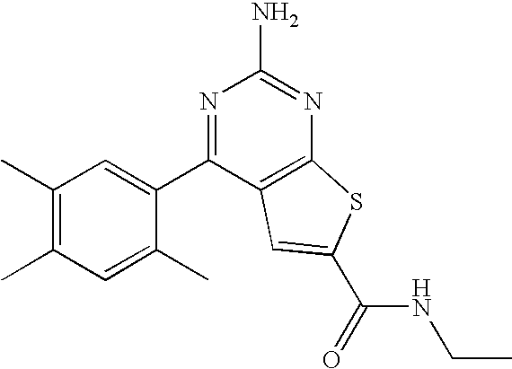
C1=C(C)C(C2=NC(N)=NC3=C2C=C(C(NCC)=O)S3)=CC(C)=C1C
